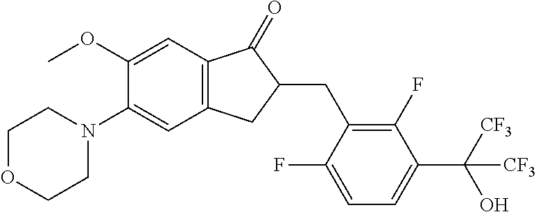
C1(OC)=CC2=C(C=C1N1CCOCC1)CC(CC1=C(F)C(C(O)([CF3])[CF3])=CC=C1F)C2=O
